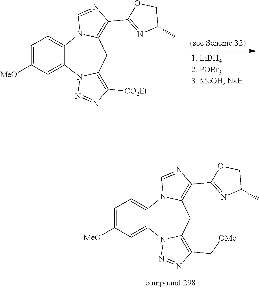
C1=C([MeO])C=C2C(=C1)N1C(=C(C3=NC(C)CO3)N=C1)CC1=C([CO2Et])N=NN21.C1=C([MeO])C=C2C(=C1)N1C(=C(C3=NC(C)CO3)N=C1)CC1=C(C[OMe])N=NN21
